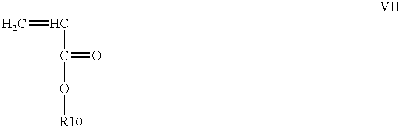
C=CC(O[R10])=O
